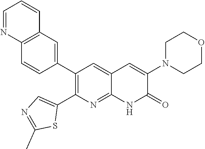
C12=C(C=C(C3=C(C4=CN=C(C)S4)N=C4C(=C3)C=C(N3CCOCC3)C(=O)N4)C=C1)C=CC=N2
